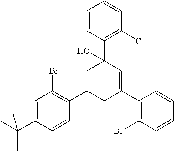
C1(C(C)(C)C)=CC(Br)=C(C2CC(C3=C(Br)C=CC=C3)=CC(C3=C(Cl)C=CC=C3)(O)C2)C=C1
